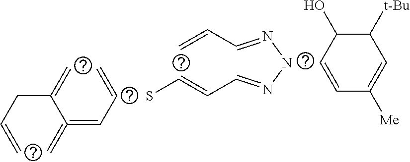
C(=CC=C)(C(=C)CC=C)=C.SC=CC=NNN=CC=C.C1=CC([Me])=CC([t-Bu])C1O
